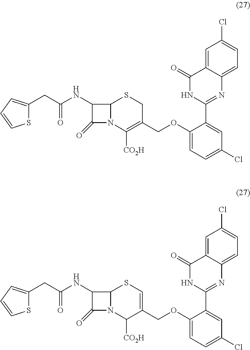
C1(NC(CC2=CC=CS2)=O)C(=O)N2C1SC=C(COC1=CC=C(Cl)C=C1C1=NC3=CC=C(Cl)C=C3C(=O)N1)C2[CO2H].C1(NC(CC2=CC=CS2)=O)C(=O)N2C1SCC(COC1=CC=C(Cl)C=C1C1=NC3=CC=C(Cl)C=C3C(=O)N1)=C2[CO2H]
